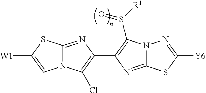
N12C(=NC(C3=C(S([R1])=O)N4C(=N3)SC([Y6])=N4)=C1Cl)SC([W1])=C2
